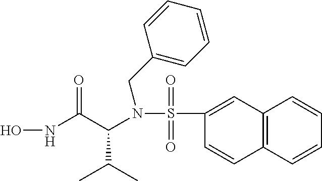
C12=C(C=CC=C1)C=CC(S(N(C(C(NO)=O)C(C)C)CC1=CC=CC=C1)(=O)=O)=C2
